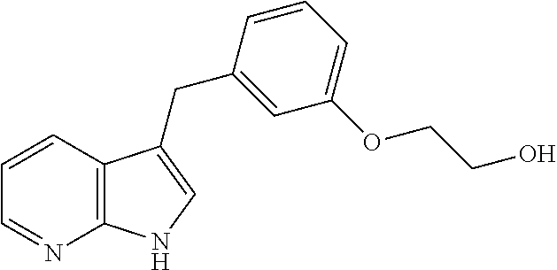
C12=C(C=CC=N1)C(CC1=CC(OCCO)=CC=C1)=CN2
